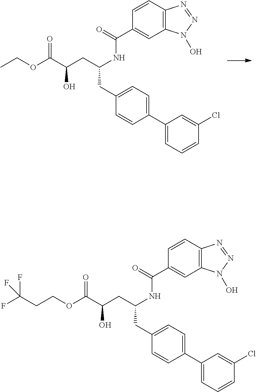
C1(CC(CC(C(OCC)=O)O)NC(=O)C2=CC3=C(C=C2)N=NN3O)=CC=C(C2=CC=CC(Cl)=C2)C=C1.C1(CC(CC(C(OCCC(F)(F)F)=O)O)NC(=O)C2=CC3=C(C=C2)N=NN3O)=CC=C(C2=CC=CC(Cl)=C2)C=C1
